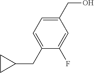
C1(CO)=CC=C(CC2CC2)C(F)=C1
